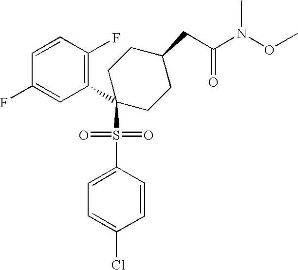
C1=CC(F)=C(C2(S(C3=CC=C(Cl)C=C3)(=O)=O)CCC(CC(N(OC)C)=O)CC2)C=C1F
